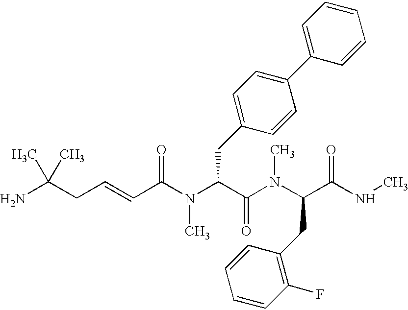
CC(CC=CC(=O)N(C(C(N(C)C(C(=O)NC)CC1=C(F)C=CC=C1)=O)CC1=CC=C(C2=CC=CC=C2)C=C1)C)(N)C
